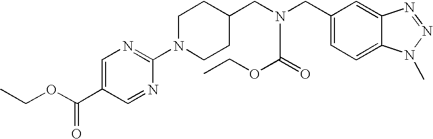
CCOC(C1=CN=C(N2CCC(CN(CC3=CC=C4C(=C3)N=NN4C)C(=O)OCC)CC2)N=C1)=O
